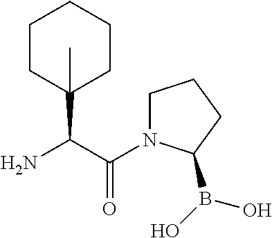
NC(C(=O)N1CCCC1B(O)O)C1(C)CCCCC1
